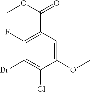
C1(OC)=CC(C(OC)=O)=C(F)C(Br)=C1Cl
